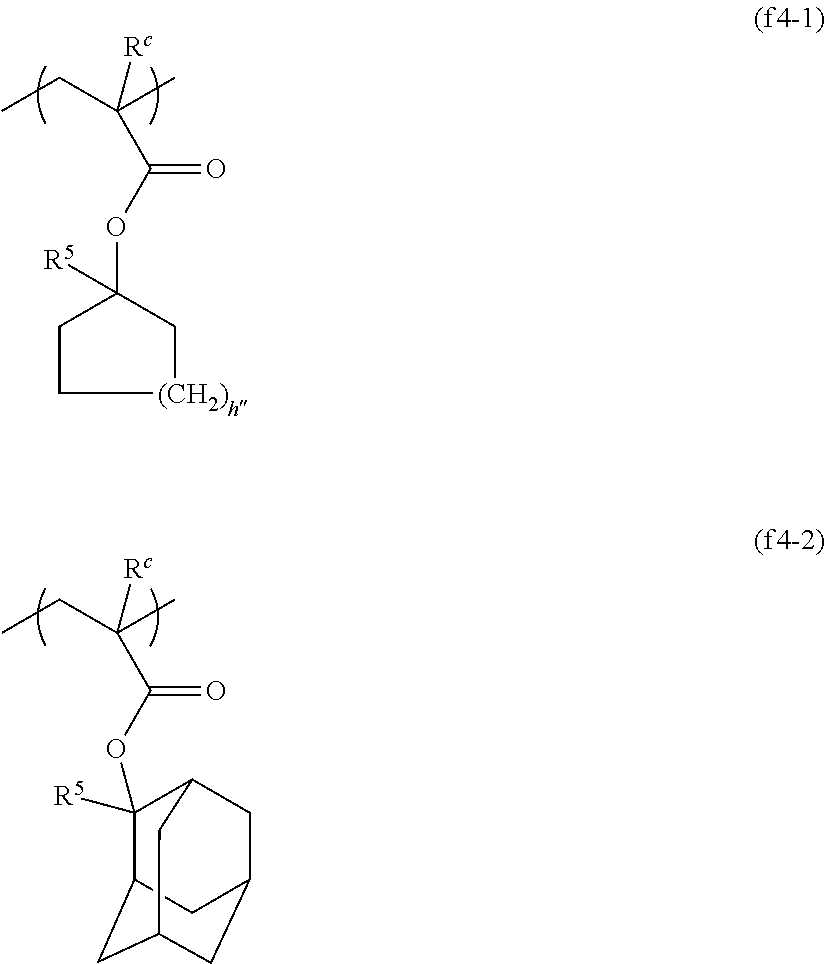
CCC(C)([Rc])C(OC1([R5])C[(CH2)]CC1)=O.CCC(C)([Rc])C(OC1([R5])C2CC3CC(CC1C3)C2)=O
